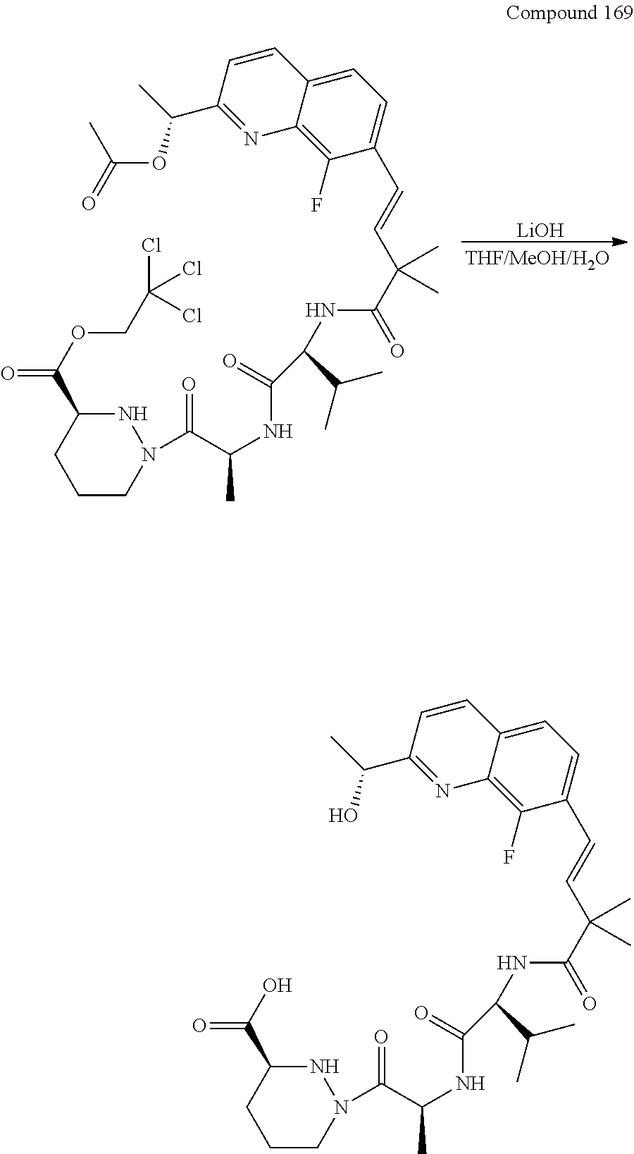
C1CN(C(=O)C(C)NC(=O)C(NC(=O)C(C=CC2=CC=C3C(=C2F)N=C(C(C)OC(=O)C)C=C3)(C)C)C(C)C)NC(C(OCC(Cl)(Cl)Cl)=O)C1.[LiOH].C1CN(C(=O)C(C)NC(=O)C(NC(=O)C(C=CC2=CC=C3C(=C2F)N=C(C(C)O)C=C3)(C)C)C(C)C)NC(C(O)=O)C1
